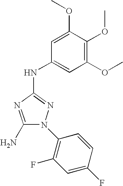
C1(N)=NC(NC2=CC(OC)=C(OC)C(OC)=C2)=NN1C1=C(F)C=C(F)C=C1
